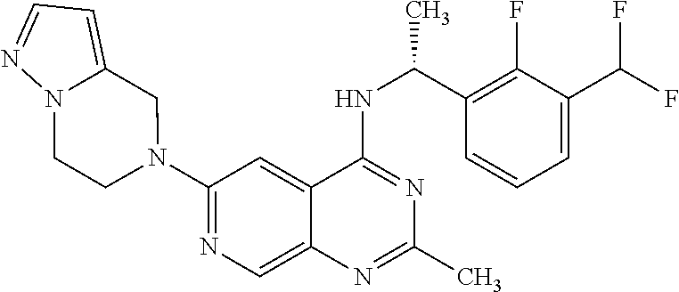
N1(C2=NC=C3C(=C2)C(NC(C2=C(F)C(C(F)F)=CC=C2)C)=NC(C)=N3)CC2=CC=NN2CC1
